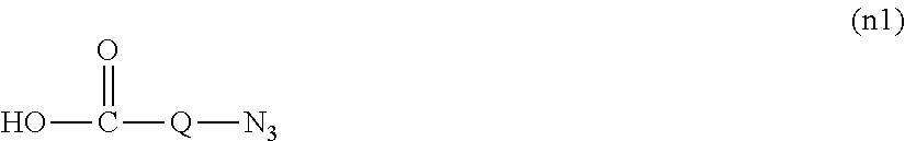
OC(=O)[Q][N3]
